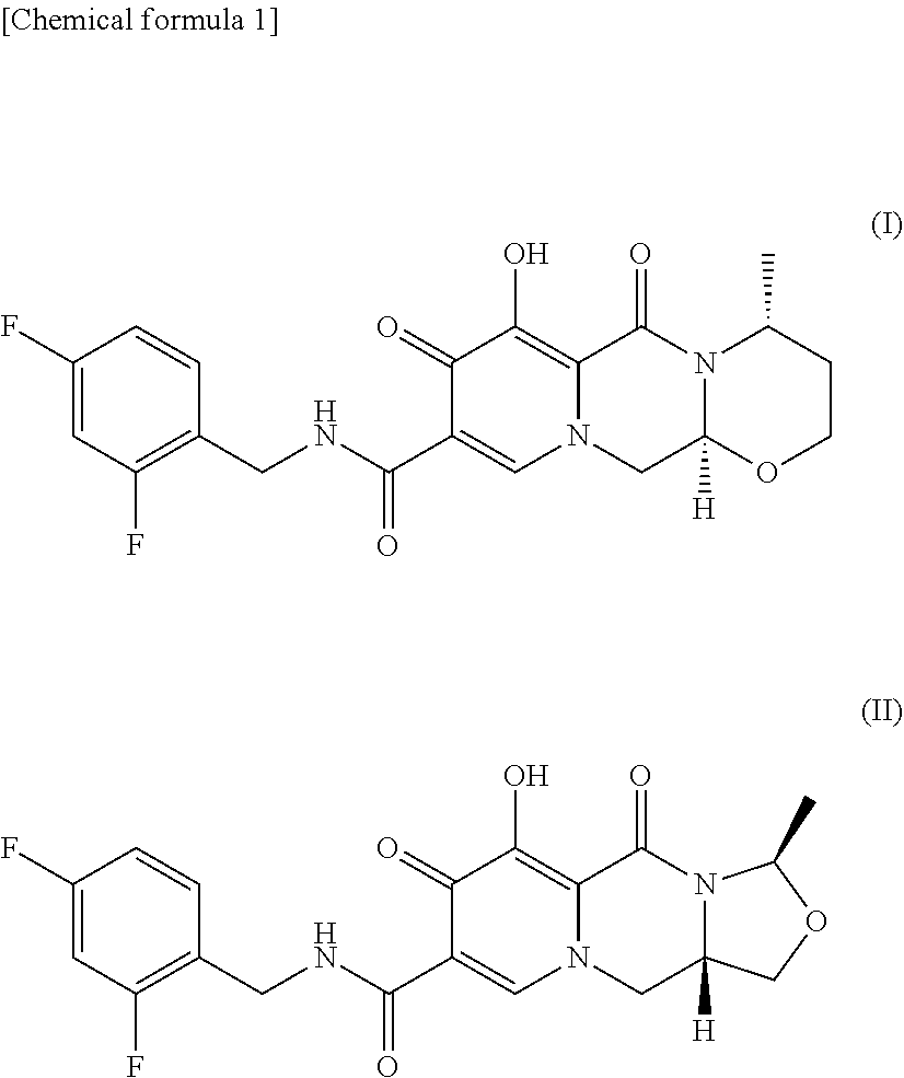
C1(F)=CC(F)=C(CNC(C2=CN3C(=C(O)C2=O)C(=O)N2C([H])(C3)OCCC2C)=O)C=C1.C1(F)=CC(F)=C(CNC(C2=CN3C(=C(O)C2=O)C(=O)N2C([H])(C3)COC2C)=O)C=C1
